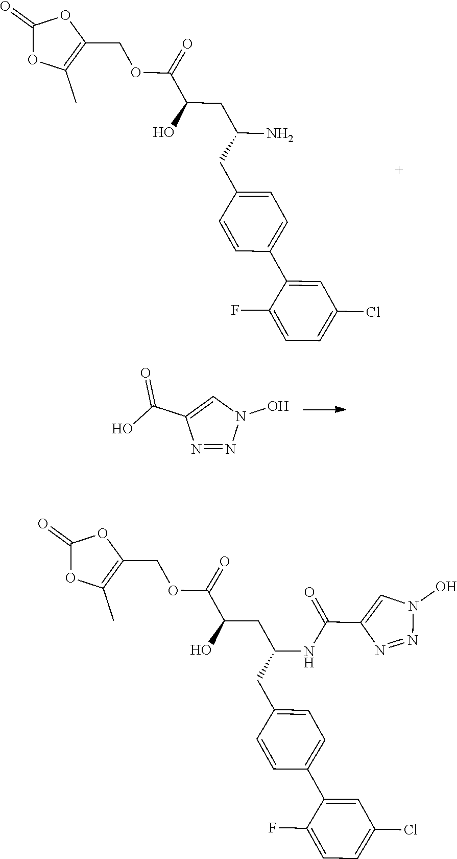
N1=NN(O)C=C1C(O)=O.O(C(C(CC(CC1=CC=C(C2=CC(Cl)=CC=C2F)C=C1)N)O)=O)CC1=C(C)OC(=O)O1.O(C(C(CC(CC1=CC=C(C2=CC(Cl)=CC=C2F)C=C1)NC(C1=CN(O)N=N1)=O)O)=O)CC1=C(C)OC(=O)O1
